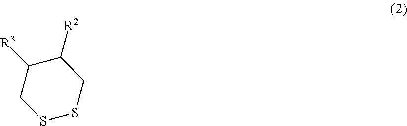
S1SCC([R2])C([R3])C1
